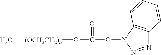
O(C(=O)O[(OCH2CH2)n]C)N1C2=C(N=N1)C=CC=C2
